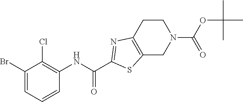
BrC1=CC=CC(NC(C2=NC3=C(CN(C(OC(C)(C)C)=O)CC3)S2)=O)=C1Cl
